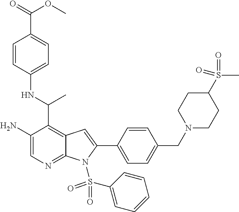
S(C1CCN(CC2=CC=C(C3=CC4=C(C(C)NC5=CC=C(C(=O)OC)C=C5)C(N)=CN=C4N3S(=O)(=O)C3=CC=CC=C3)C=C2)CC1)(C)(=O)=O
